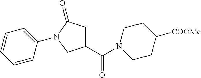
C1(C(N2CCC([COOMe])CC2)=O)CC(=O)N(C2=CC=CC=C2)C1
